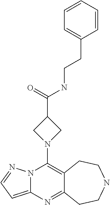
N12C(=CC=N1)N=C1C(=C2N2CC(C(NCCC3=CC=CC=C3)=O)C2)CCNCC1
